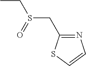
C(S(=O)CC1=NC=CS1)C
